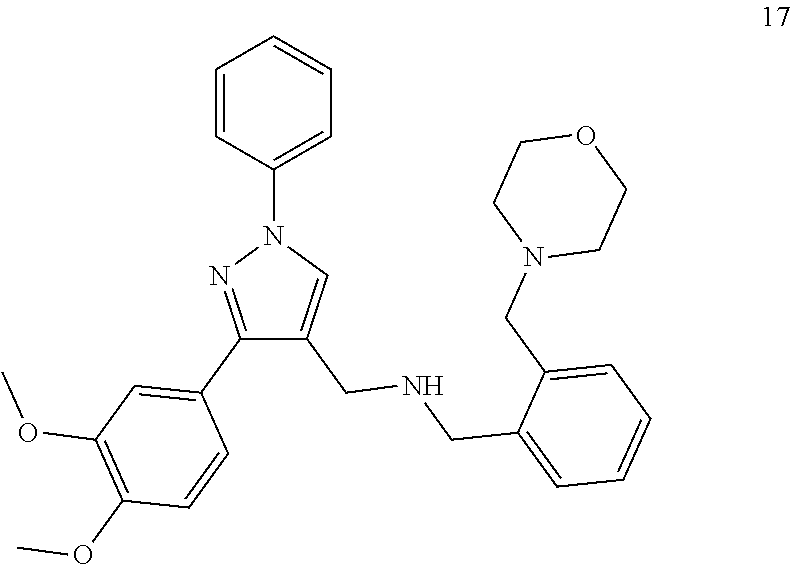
C1(C2=CC(OC)=C(OC)C=C2)=NN(C2=CC=CC=C2)C=C1CNCC1=CC=CC=C1CN1CCOCC1
